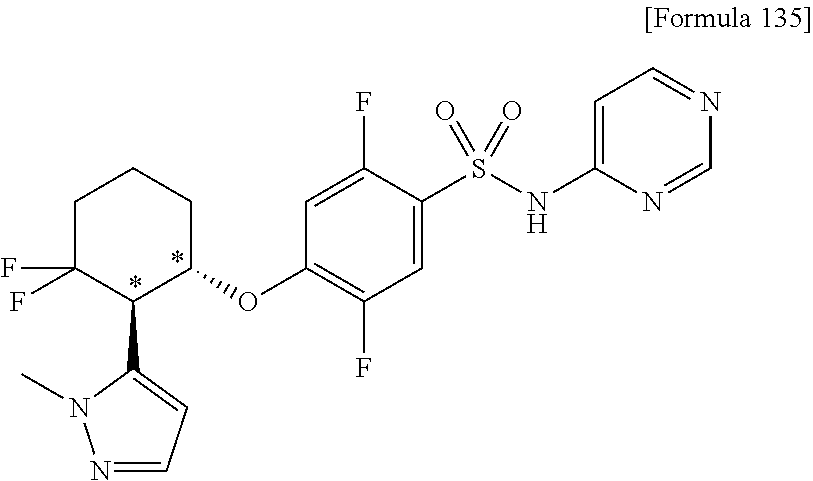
C1(OC2=C(F)C=C(S(NC3=CC=NC=N3)(=O)=O)C(F)=C2)CCCC(F)(F)C1C1=CC=NN1C
